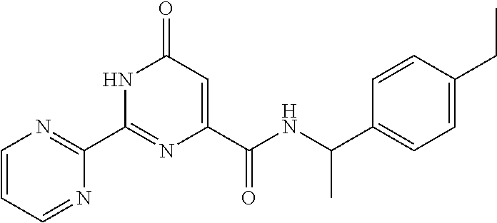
C1(C2=NC=CC=N2)=NC(C(NC(C2=CC=C(CC)C=C2)C)=O)=CC(=O)N1
